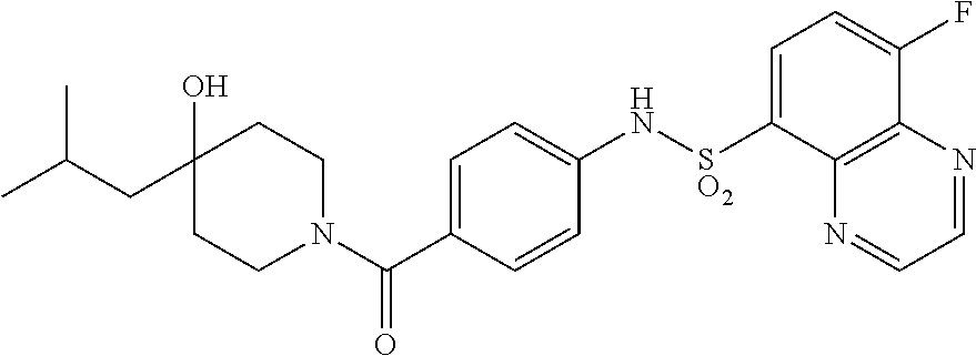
C1=C(C(N2CCC(O)(CC(C)C)CC2)=O)C=CC(N[SO2]C2=CC=C(F)C3=C2N=CC=N3)=C1
